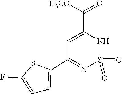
C1=C(F)SC(C2=NS(=O)(=O)NC(C([H3CO])=O)=C2)=C1
